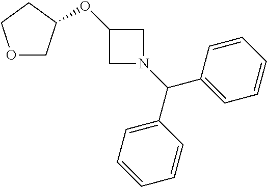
O1CC(OC2CN(C(C3=CC=CC=C3)C3=CC=CC=C3)C2)CC1
